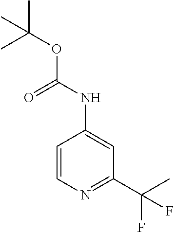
C1=CN=C(C(C)(F)F)C=C1NC(=O)OC(C)(C)C
